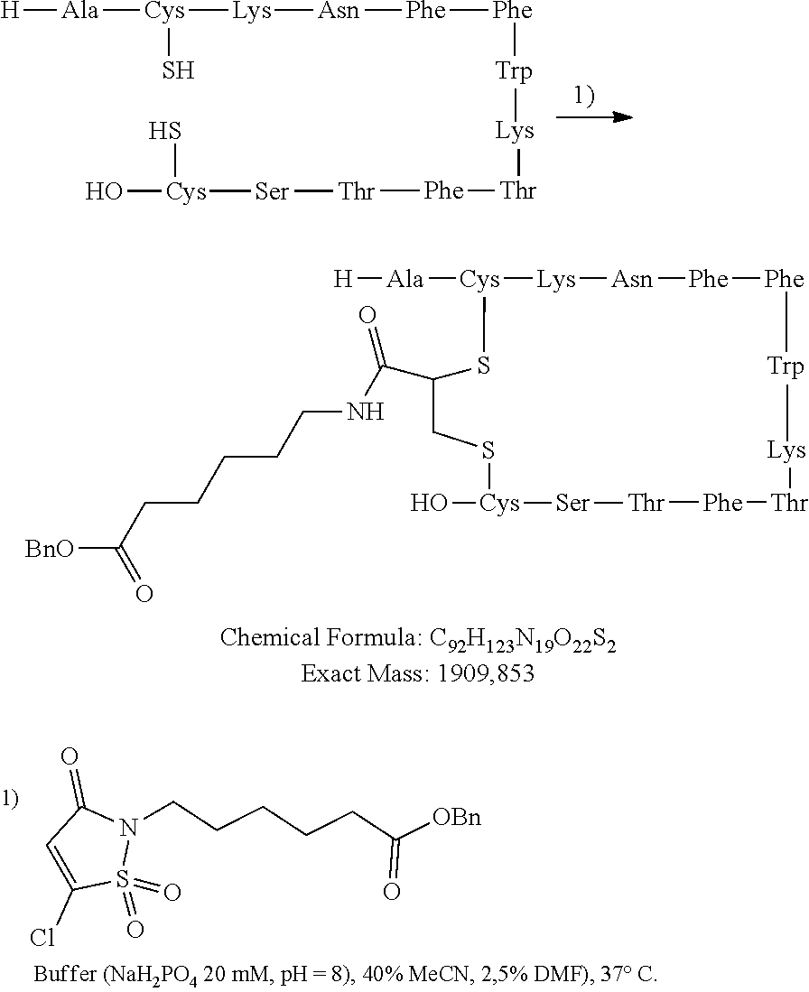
[H][Ala][Cys]([Lys][Asn][Phe][Phe][Trp][Lys][Thr][Phe][Thr][Ser][Cys](O)S)S.[H][Ala][Cys]1[Lys][Asn][Phe][Phe][Trp][Lys][Thr][Phe][Thr][Ser][Cys](O)SCC(C(NCCCCCC([BnO])=O)=O)S1.N1(CCCCCC([OBn])=O)C(=O)C=C(Cl)S1(=O)=O
